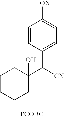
C1CCCC(C([CN])C2=CC=C([OX])C=C2)(O)C1.[PCOBC]
